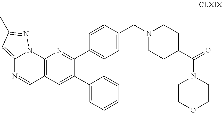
C12=CC(C)=NN1C1=C(C=N2)C=C(C2=CC=CC=C2)C(C2=CC=C(CN3CCC(C(=O)N4CCOCC4)CC3)C=C2)=N1
